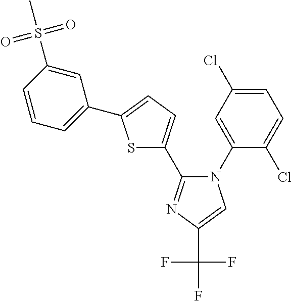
S1C(C2=CC=CC(S(=O)(=O)C)=C2)=CC=C1C1=NC(C(F)(F)F)=CN1C1=CC(Cl)=CC=C1Cl
